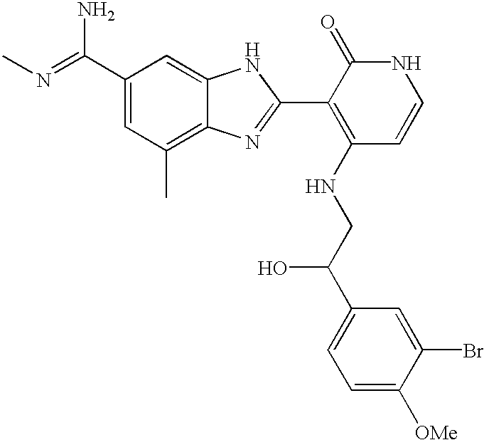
C1(C(=NC)N)=CC(C)=C2C(=C1)NC(C1=C(NCC(C3=CC=C([OMe])C(Br)=C3)O)C=CNC1=O)=N2
